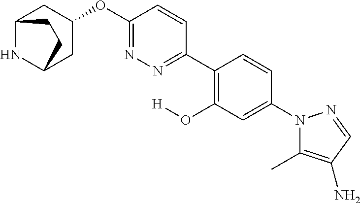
C12NC(CC(OC3=NN=C(C4=C(O[H])C=C(N5C(C)=C(N)C=N5)C=C4)C=C3)C1)CC2
